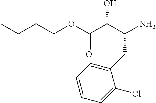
C(C(C(C(OCCCC)=O)O)N)C1=CC=CC=C1Cl
